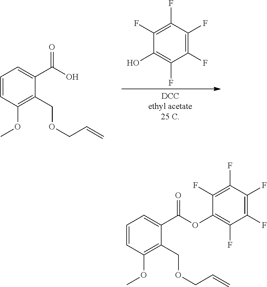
C1=CC(OC)=C(COCC=C)C(C(O)=O)=C1.C1(F)=C(F)C(O)=C(F)C(F)=C1F.C1=CC(OC)=C(COCC=C)C(C(OC2=C(F)C(F)=C(F)C(F)=C2F)=O)=C1
